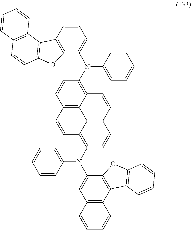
C1(N(C2=CC3=C(C4=C2OC2=C4C=CC=C2)C=CC=C3)C2=CC=CC=C2)=C2C3=C(C=C1)C=CC1=C(N(C4=CC=CC5=C4OC4=C5C5=C(C=C4)C=CC=C5)C4=CC=CC=C4)C=CC(=C31)C=C2
